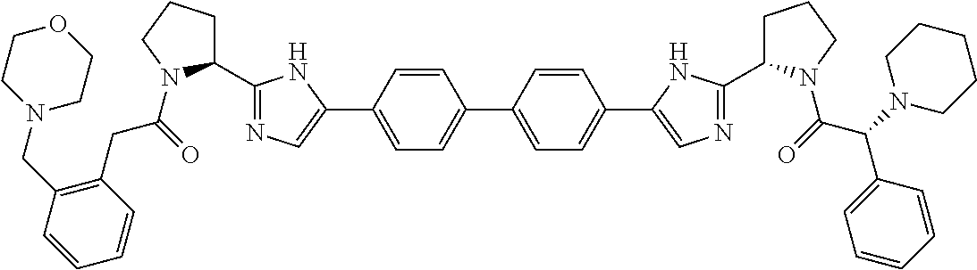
O=C(N1C(C2=NC=C(C3=CC=C(C4=CC=C(C5=CN=C(C6CCCN6C(C(C6=CC=CC=C6)N6CCCCC6)=O)N5)C=C4)C=C3)N2)CCC1)CC1=C(CN2CCOCC2)C=CC=C1
